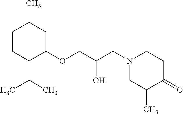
C1CC(C(C)C)C(OCC(CN2CC(C)C(=O)CC2)O)CC1C
